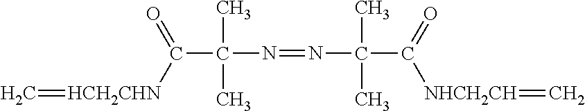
C=[HCH2CHN]C(C(C)(C)N=NC(C)(C)C(=O)[NHCH2CH]=C)=O
